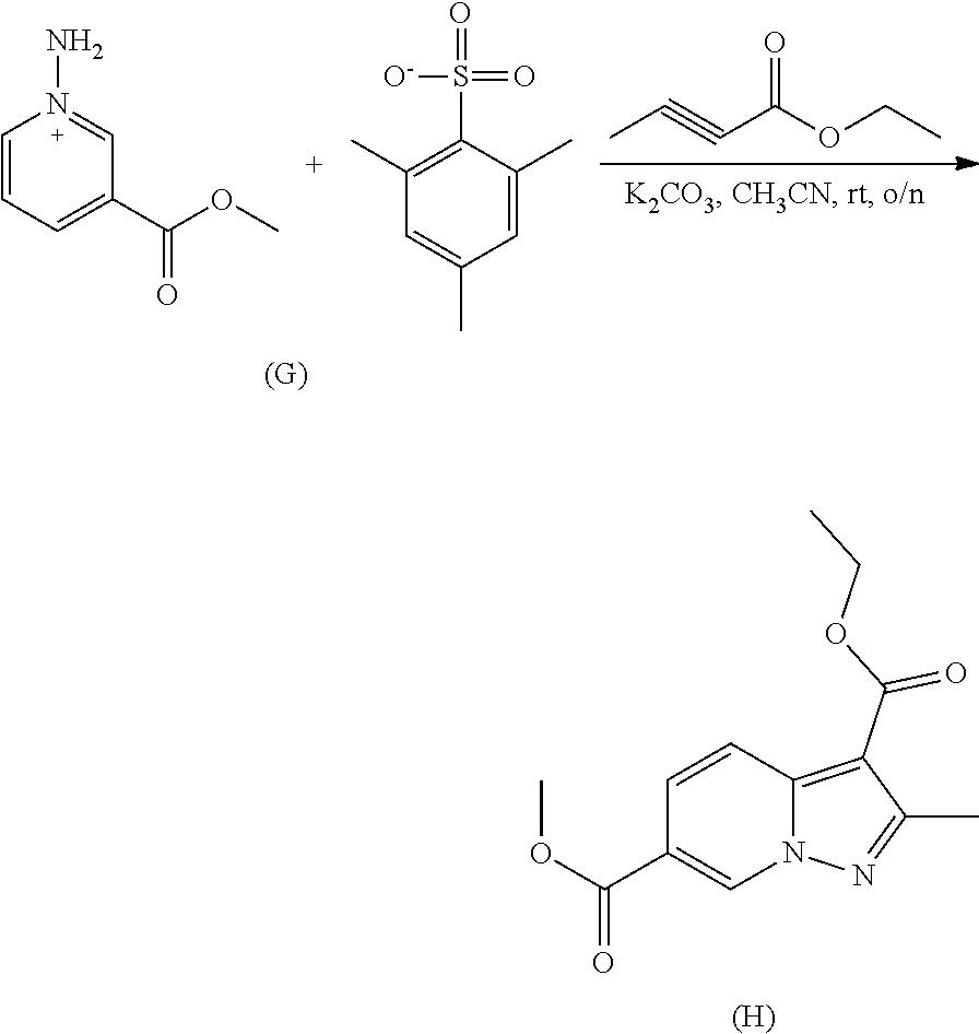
C12=C(C(OCC)=O)C(C)=NN1C=C(C(OC)=O)C=C2.[(H)].C1=CC=C(C(OC)=O)C=N1N.C1(C)=C(S(=O)(=O)[O-])C(C)=CC(C)=C1.[(G)].C(#CC(=O)OCC)C
